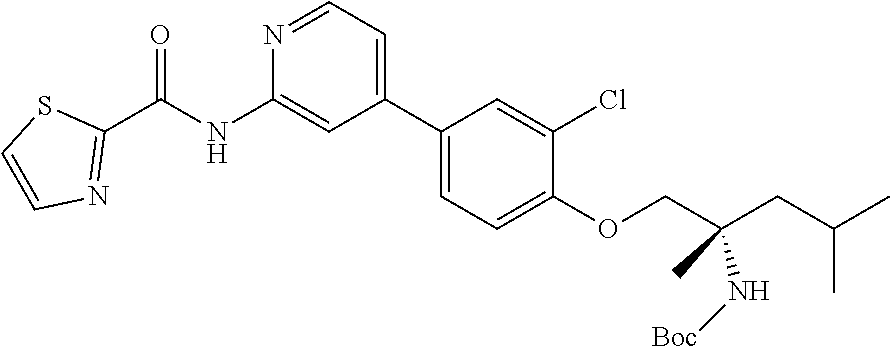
C1(C2=CC=NC(NC(C3=NC=CS3)=O)=C2)=CC=C(OCC(CC(C)C)(C)N[Boc])C(Cl)=C1
